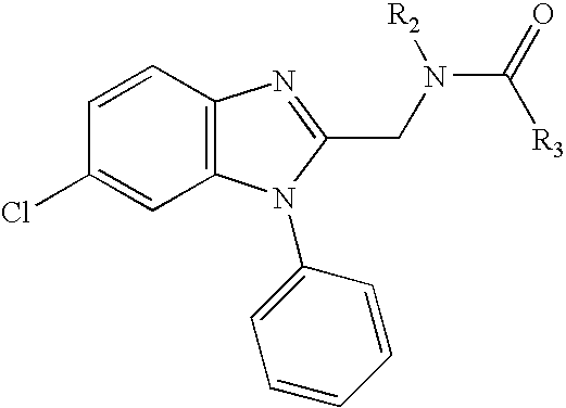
C1=CC2=C(C=C1Cl)N(C1=CC=CC=C1)C(CN(C(=O)[R3])[R2])=N2
